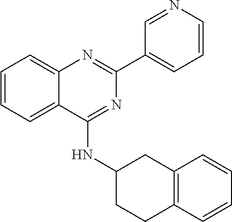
C1(C2=CC=CN=C2)=NC2=CC=CC=C2C(NC2CCC3=C(C2)C=CC=C3)=N1
